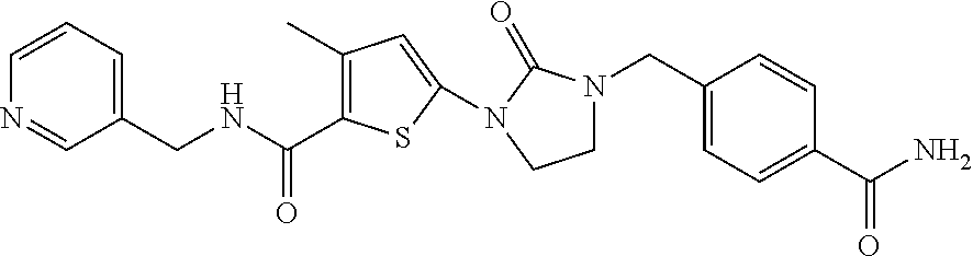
C(=O)(C1=C(C)C=C(N2C(=O)N(CC3=CC=C(C(N)=O)C=C3)CC2)S1)NCC1=CC=CN=C1
